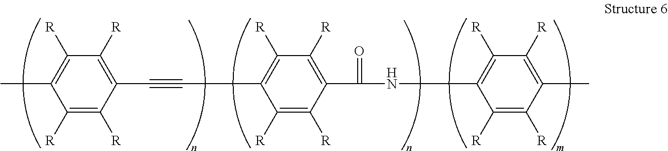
C1([R])=C([R])C(C#CC2=C([R])C([R])=C(C(=O)NC3=C([R])C([R])=C(C)C([R])=C3[R])C([R])=C2[R])=C([R])C([R])=C1C
